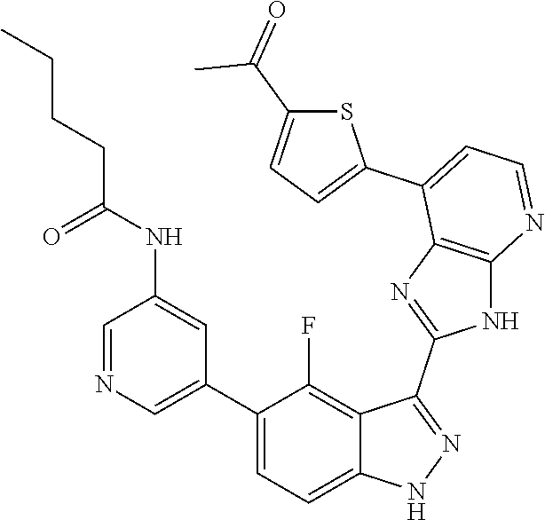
C1=NC=C(C2=CC=C3C(=C2F)C(C2=NC4=C(N2)N=CC=C4C2=CC=C(C(=O)C)S2)=NN3)C=C1NC(CCCC)=O
